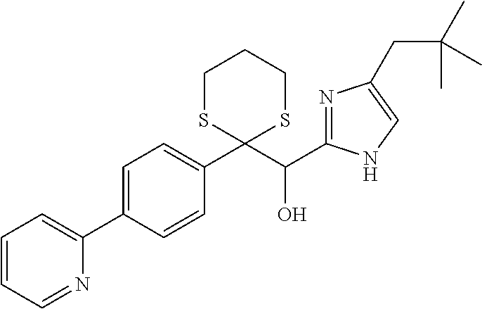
C1=C(C2=CC=CC=N2)C=CC(C2(C(C3=NC(CC(C)(C)C)=CN3)O)SCCCS2)=C1
